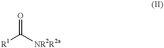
[R1]C([NR2R2a])=O
